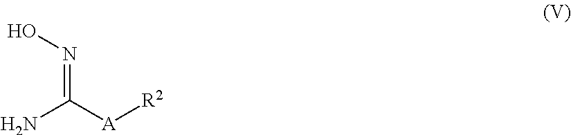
N(=C(N)[A][R2])O
